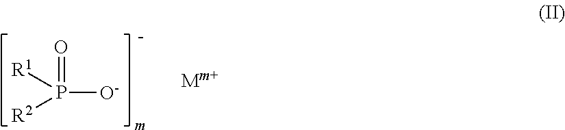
P([O-])(=O)([R1])[R2]
